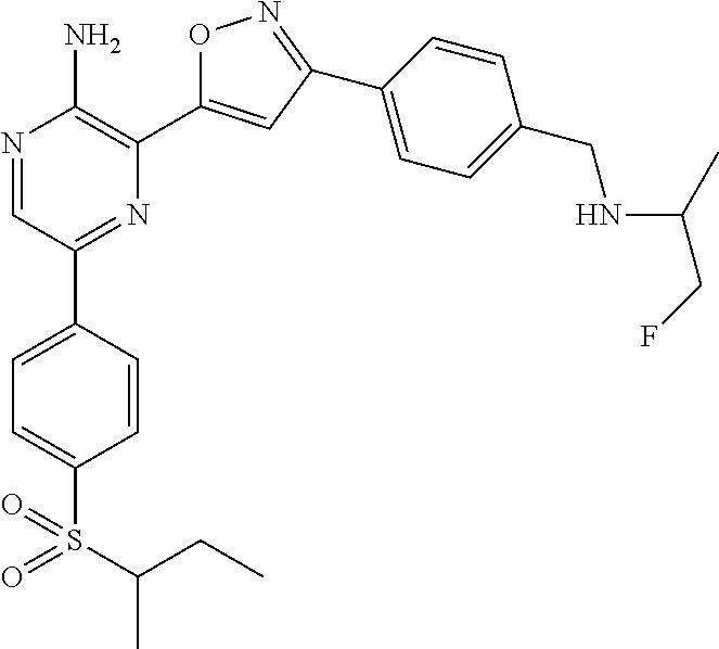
N1=CC(C2=CC=C(S(C(C)CC)(=O)=O)C=C2)=NC(C2=CC(C3=CC=C(CNC(C)CF)C=C3)=NO2)=C1N
